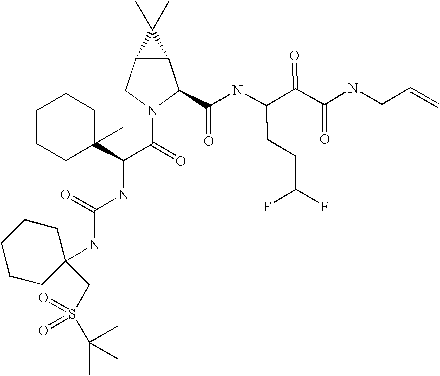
C12C(CN(C(=O)C(NC(NC3(CS(C(C)(C)C)(=O)=O)CCCCC3)=O)C3(C)CCCCC3)C1C(NC(C(C(NCC=C)=O)=O)CCC(F)F)=O)C2(C)C
